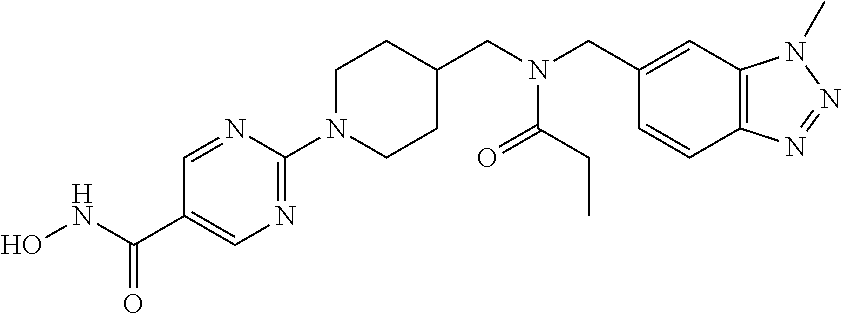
ONC(C1=CN=C(N2CCC(CN(CC3=CC4=C(C=C3)N=NN4C)C(CC)=O)CC2)N=C1)=O
